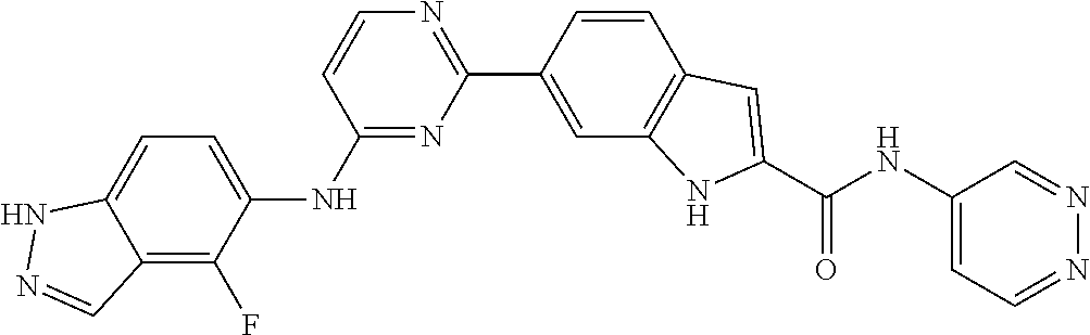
C1(C2=CC3=C(C=C2)C=C(C(NC2=CC=NN=C2)=O)N3)=NC=CC(NC2=CC=C3C(=C2F)C=NN3)=N1
